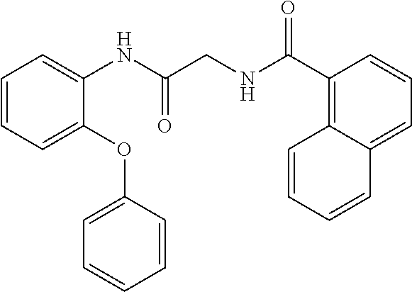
C1=CC=C(OC2=CC=CC=C2)C(NC(CNC(C2=C3C(=CC=C2)C=CC=C3)=O)=O)=C1
